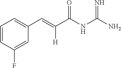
C1=CC(F)=CC(C=C(C(NC(N)=N)=O)[H])=C1
